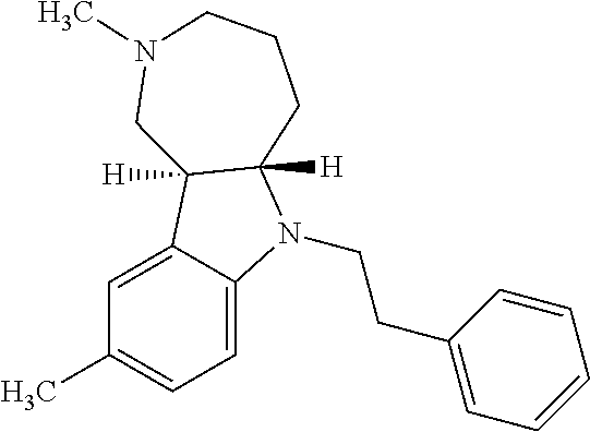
C1=C2C(=CC=C1C)N(CCC1=CC=CC=C1)C1([H])C2([H])CN(C)CCC1
